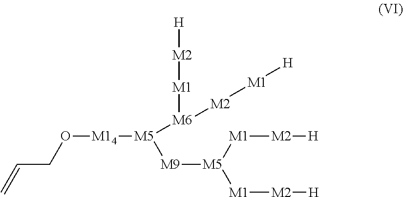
C(CO[M14][M5]([M9][M5]([M1][M2][H])[M1][M2][H])[M6]([M1][M2][H])[M2][M1][H])=C
